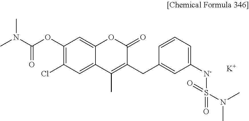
C1=C2C(=CC(Cl)=C1OC(=O)N(C)C)C(C)=C(CC1=CC([N-]S(=O)(=O)N(C)C)=CC=C1)C(=O)O2.[K]
